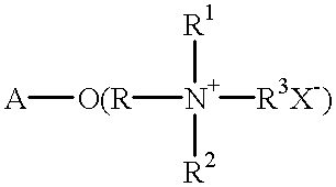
[R1][N+]([R2])([O(R][A])[R3X-)]
